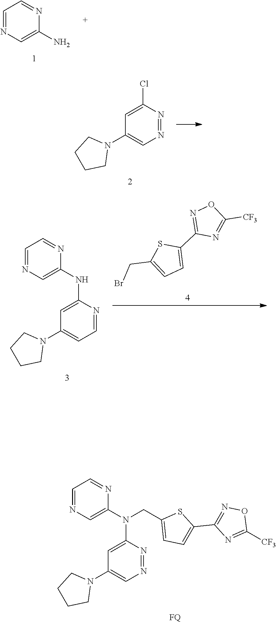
C1=C(Cl)N=NC=C1N1CCCC1.C1=C(N(C2=CN=CC=N2)CC2=CC=C(C3=NOC([CF3])=N3)S2)N=NC=C1N1CCCC1.[FQ].C1=NC=C(N)N=C1.C1=C(NC2=CN=CC=N2)N=CC=C1N1CCCC1.C1=C(CBr)SC(C2=NOC([CF3])=N2)=C1
